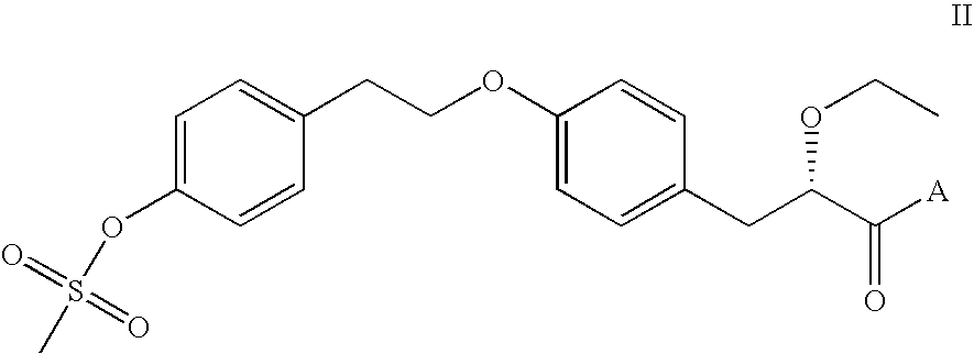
C1=C(OS(C)(=O)=O)C=CC(CCOC2=CC=C(CC(C([A])=O)OCC)C=C2)=C1
